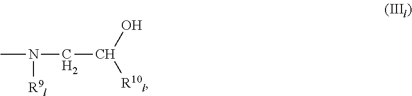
CN([R9l])CC(O)[R10l]
